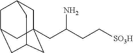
C1C2(CC(CC[SO3H])N)CC3CC(CC1C3)C2
